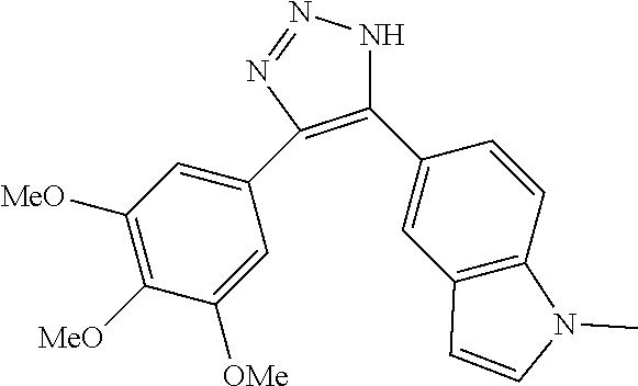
C1(C2=CC3=C(C=C2)N(C)C=C3)=C(C2=CC([MeO])=C([MeO])C([OMe])=C2)N=NN1
